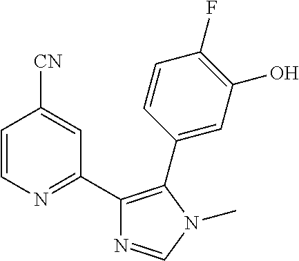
C1(C2=NC=CC([CN])=C2)=C(C2=CC(O)=C(F)C=C2)N(C)C=N1
